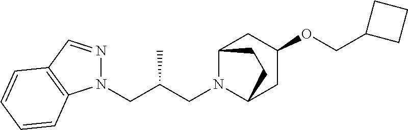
N1(CC(CN2C3CC(OCC4CCC4)CC2CC3)C)N=CC2=C1C=CC=C2
